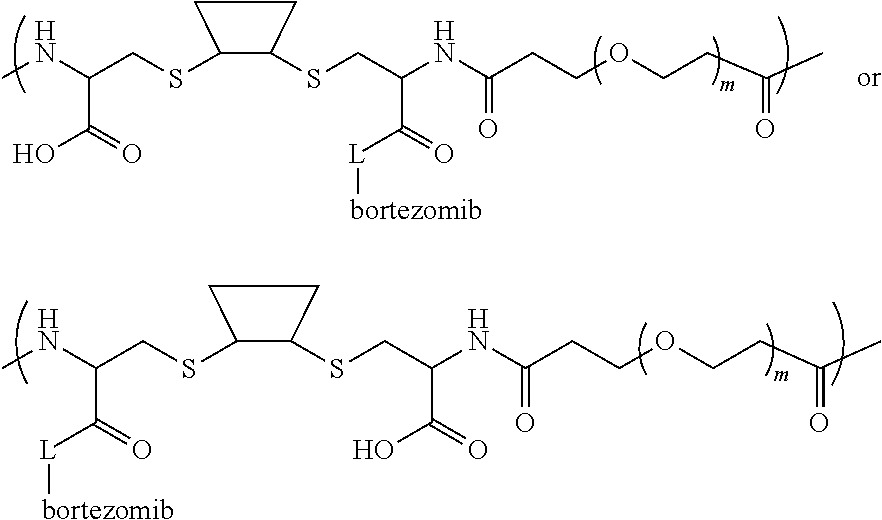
C1(SCC(NC)C(=O)O)C(SCC(NC(CCOCCC(C)=O)=O)C(=O)[L][bortezomib])CC1.C1(SCC(NC)C(=O)[L][bortezomib])C(SCC(NC(CCOCCC(C)=O)=O)C(=O)O)CC1
